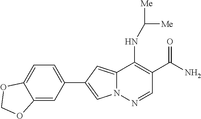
N12C(=CC(C3=CC=C4C(=C3)OCO4)=C1)C(NC([Me])[Me])=C(C(N)=O)C=N2
